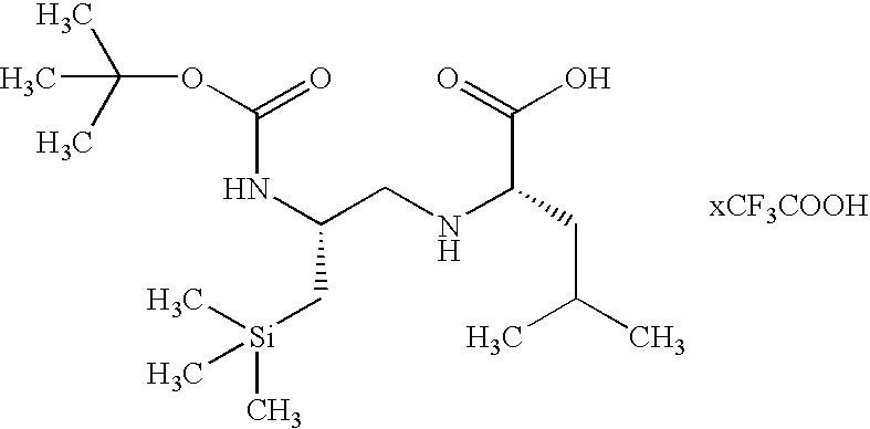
N(C(CNC(CC(C)C)C(=O)O)C[Si](C)(C)C)C(OC(C)(C)C)=O
